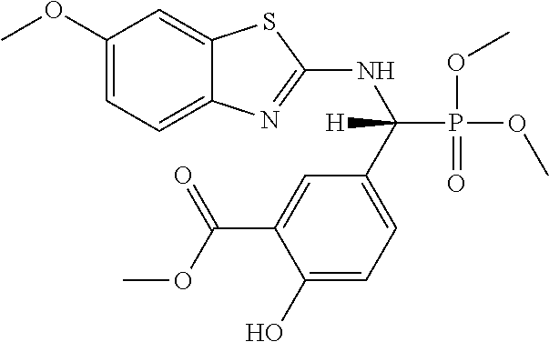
C1(OC)=CC=C2C(=C1)SC(NC(C1=CC=C(O)C(C(=O)OC)=C1)(P(OC)(=O)OC)[H])=N2
